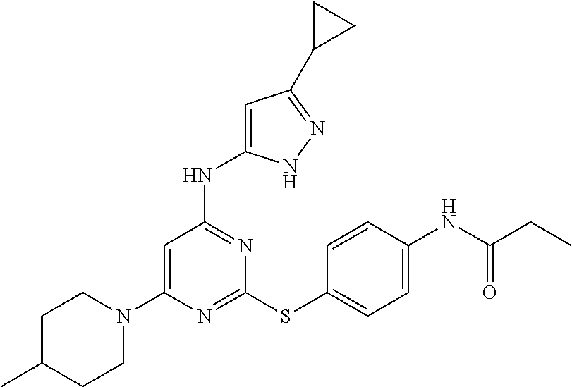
C1CN(C2=CC(NC3=CC(C4CC4)=NN3)=NC(SC3=CC=C(NC(CC)=O)C=C3)=N2)CCC1C
